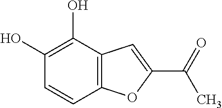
C1(O)=C(O)C2=C(C=C1)OC(C(=O)C)=C2
